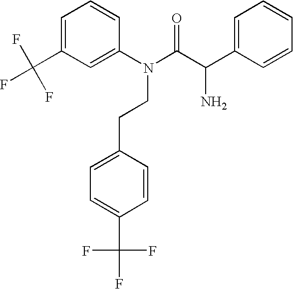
C1=C(C(F)(F)F)C=C(N(C(=O)C(N)C2=CC=CC=C2)CCC2=CC=C(C(F)(F)F)C=C2)C=C1
